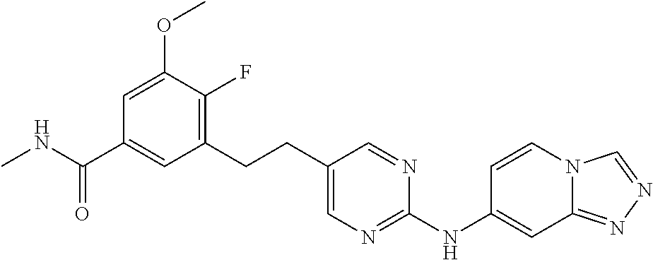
CNC(C1=CC(CCC2=CN=C(NC3=CC4=NN=CN4C=C3)N=C2)=C(F)C(OC)=C1)=O
